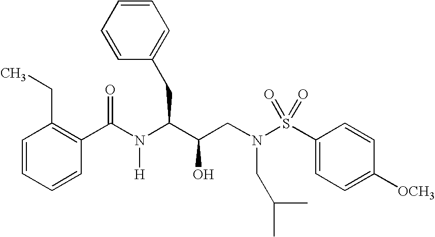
C1(C(N(C(C(CN(S(C2=CC=C([OCH3])C=C2)(=O)=O)CC(C)C)O)CC2=CC=CC=C2)[H])=O)=C(CC)C=CC=C1
